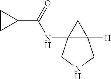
C12([H])C(NC(C3CC3)=O)(CNC1)C2
